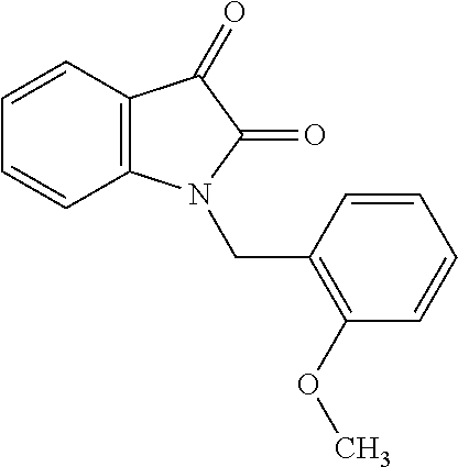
C1=CC2=C(C=C1)N(CC1=C(OC)C=CC=C1)C(=O)C2=O
